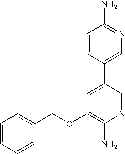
C1=CC=CC(COC2=C(N)N=CC(C3=CN=C(N)C=C3)=C2)=C1
